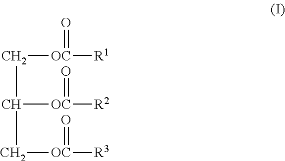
C([OC]([R1])=O)C([OC]([R2])=O)C[OC]([R3])=O
